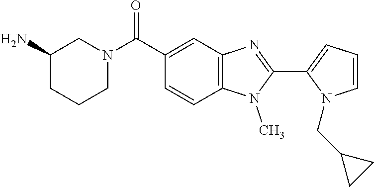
C1=CN(CC2CC2)C(C2=NC3=C(N2C)C=CC(C(N2CCCC(N)C2)=O)=C3)=C1
